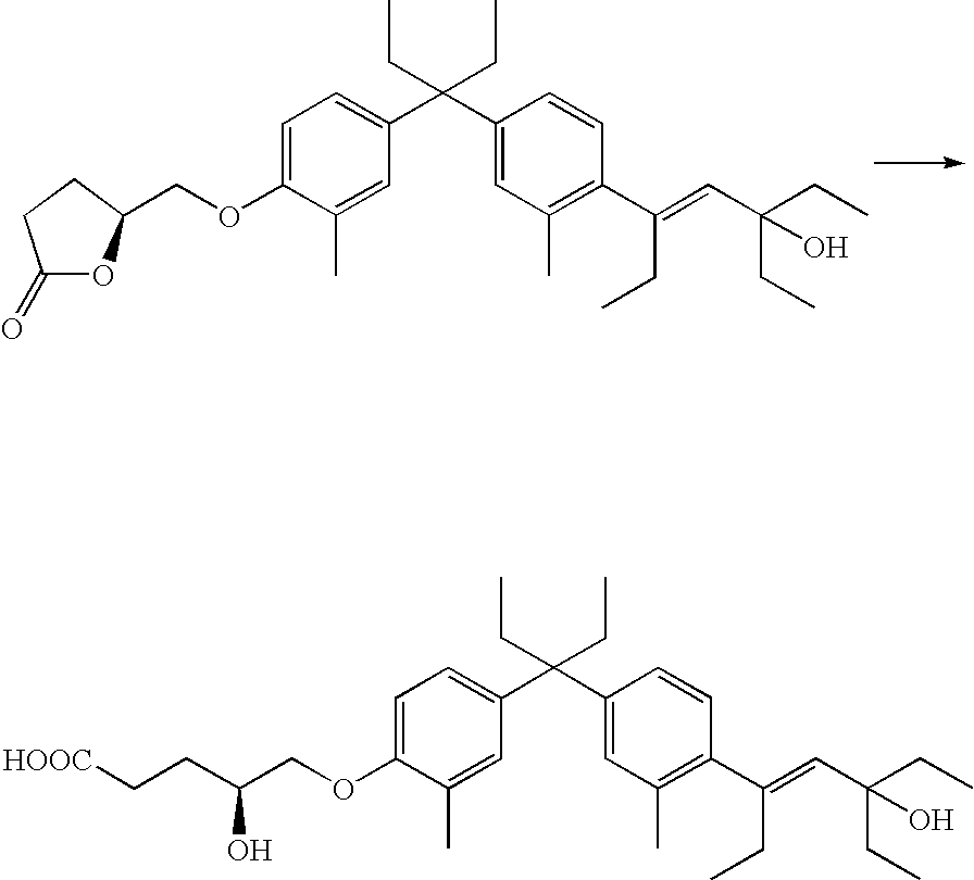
C1=C(OCC2OC(=O)CC2)C(C)=CC(C(C2=CC(C)=C(C(=CC(O)(CC)CC)CC)C=C2)(CC)CC)=C1.C1=C(OCC(CC[HOOC])O)C(C)=CC(C(C2=CC(C)=C(C(=CC(O)(CC)CC)CC)C=C2)(CC)CC)=C1
